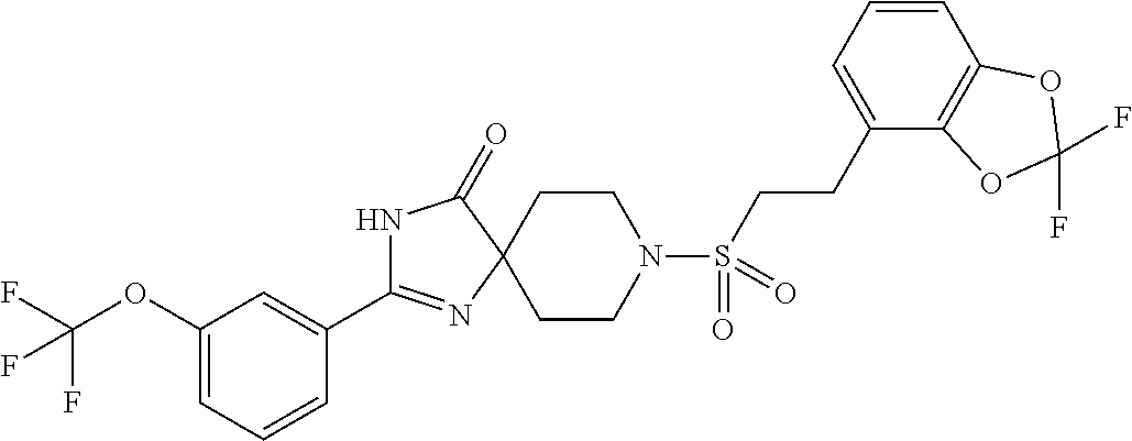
N1C(=O)C2(N=C1C1=CC(OC(F)(F)F)=CC=C1)CCN(S(=O)(CCC1=CC=CC3=C1OC(F)(F)O3)=O)CC2
